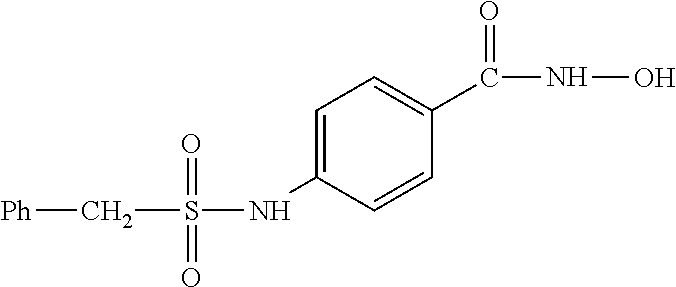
C(C1=CC=C(NS(C[Ph])(=O)=O)C=C1)(NO)=O
